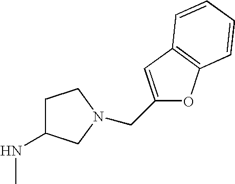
C1C(NC)CN(CC2=CC3=C(O2)C=CC=C3)C1
